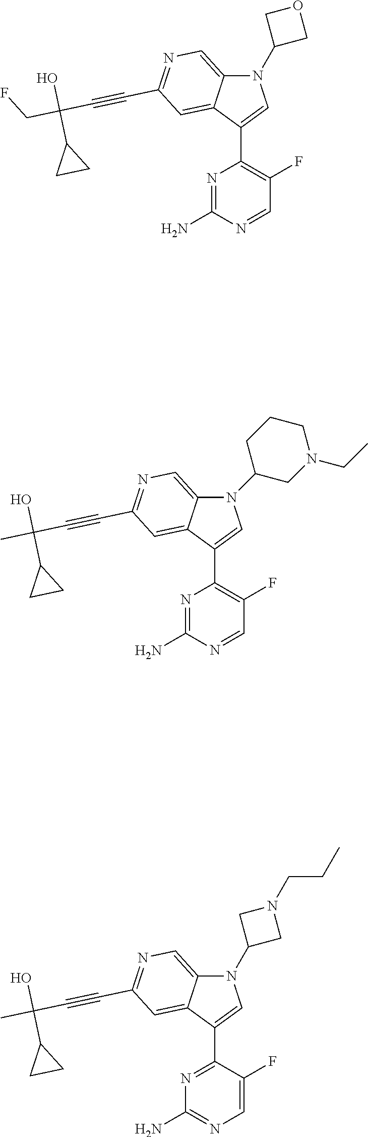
N1(C2COC2)C2=CN=C(C#CC(CF)(O)C3CC3)C=C2C(C2=C(F)C=NC(N)=N2)=C1.N1(C2CN(CC)CCC2)C2=CN=C(C#CC(C)(O)C3CC3)C=C2C(C2=C(F)C=NC(N)=N2)=C1.N1(C2CN(CCC)C2)C2=CN=C(C#CC(C)(O)C3CC3)C=C2C(C2=NC(N)=NC=C2F)=C1
